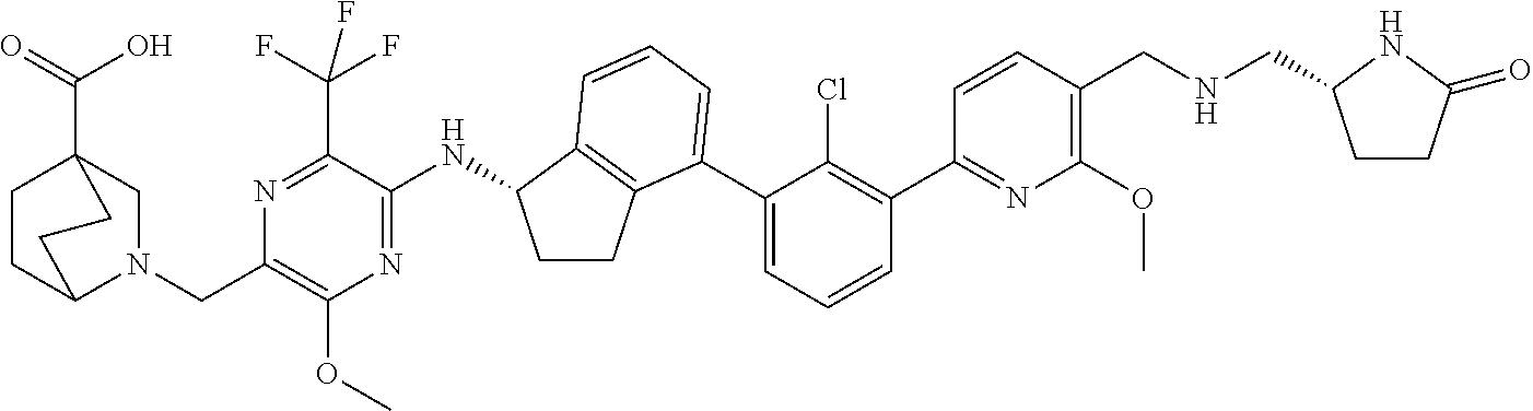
C(C1=C(OC)N=C(NC2CCC3=C2C=CC=C3C2=CC=CC(C3=NC(OC)=C(CNCC4CCC(=O)N4)C=C3)=C2Cl)C(C(F)(F)F)=N1)N1CC2(C(=O)O)CCC1CC2
